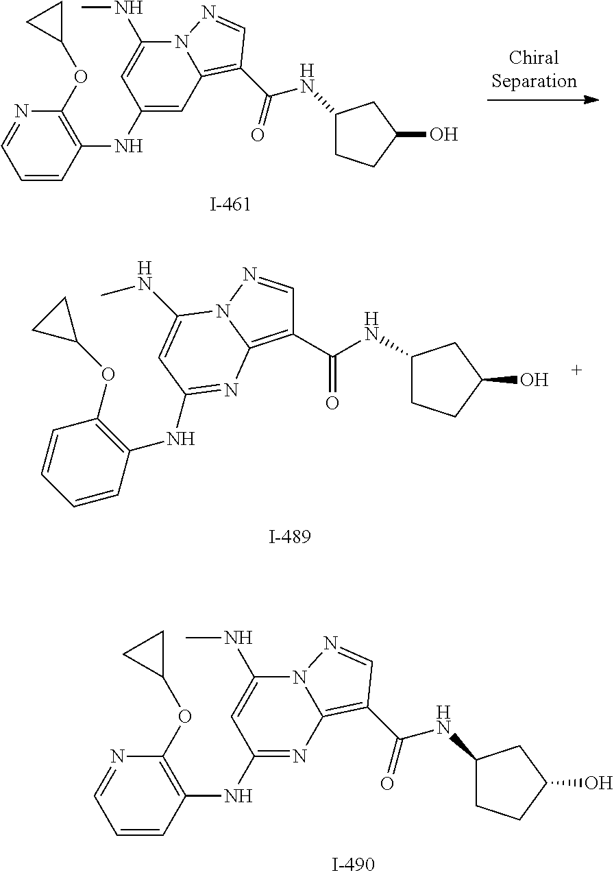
C1(NC2=C(OC3CC3)N=CC=C2)=CC2=C(C(NC3CCC(O)C3)=O)C=NN2C(NC)=C1.C1(C(NC2CCC(O)C2)=O)=C2N(N=C1)C(NC)=CC(NC1=C(OC3CC3)C=CC=C1)=N2.C1(NC2=C(OC3CC3)N=CC=C2)=NC2=C(C(NC3CCC(O)C3)=O)C=NN2C(NC)=C1
